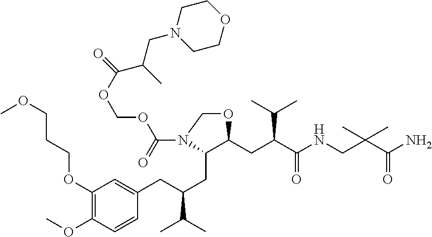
C1(OCCCOC)=C(OC)C=CC(CC(CC2C(CC(C(NCC(C(N)=O)(C)C)=O)C(C)C)OCN2C(OCOC(C(C)CN2CCOCC2)=O)=O)C(C)C)=C1
